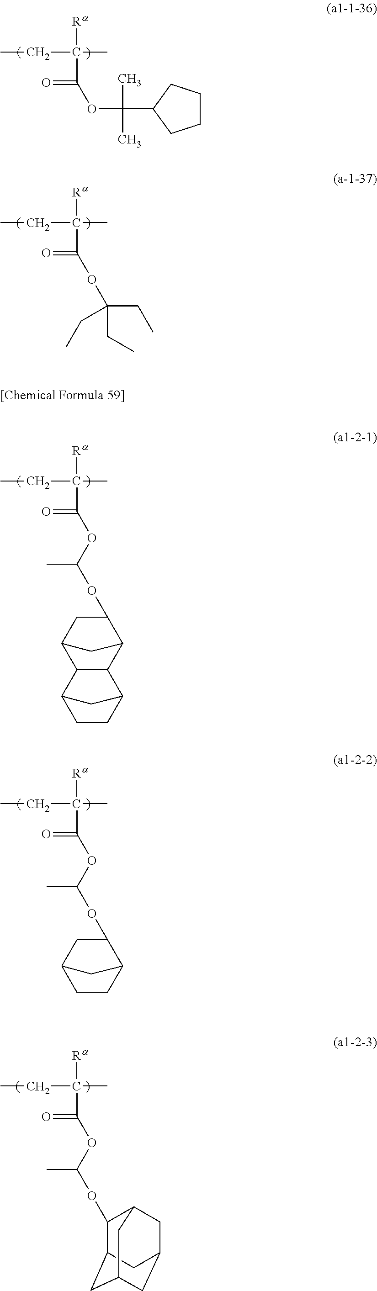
O=C(OC(C)(C)C1CCCC1)C(C)(CC)[Ra].O=C(C(C)(CC)[Ra])OC(CC)(CC)CC.O=C(C(C)(CC)[Ra])OC(C)OC1C2CC(C1)C1C2C2CCC1C2.O=C(C(C)(CC)[Ra])OC(C)OC1C2CC(C1)CC2.O=C(C(C)(CC)[Ra])OC(C)OC1C2CC3CC(CC1C3)C2
